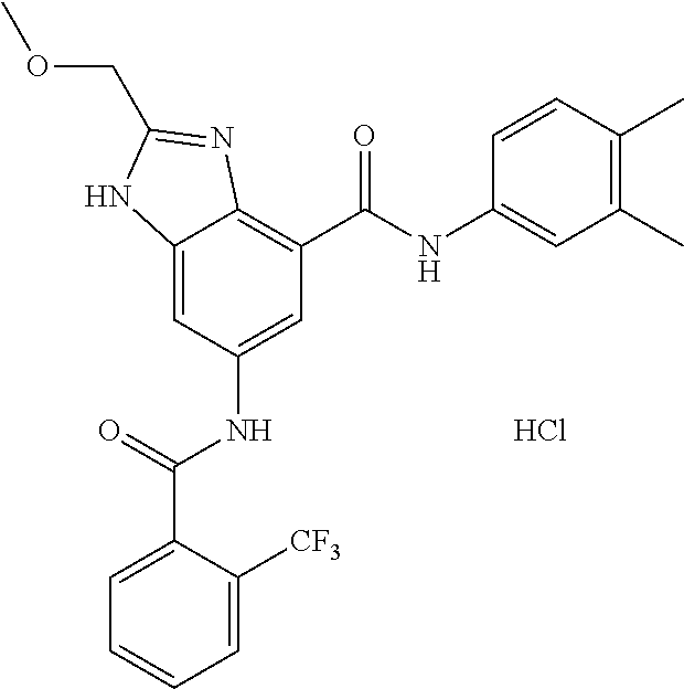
C12=CC(NC(=O)C3=CC=CC=C3[CF3])=CC(C(=O)NC3=CC(C)=C(C)C=C3)=C1N=C(COC)N2.Cl
